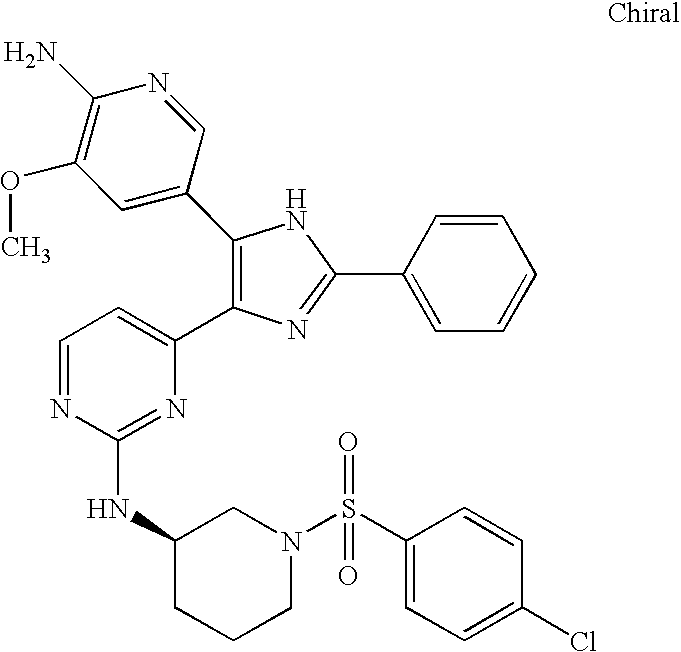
C1(C2=CC(OC)=C(N)N=C2)=C(C2=CC=NC(NC3CCCN(S(C4=CC=C(Cl)C=C4)(=O)=O)C3)=N2)N=C(C2=CC=CC=C2)N1
